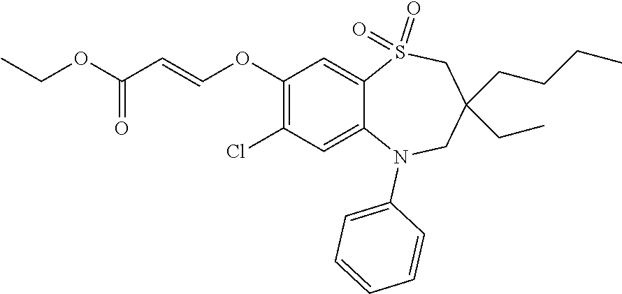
C1=CC=C(N2C3=CC(Cl)=C(OC=CC(=O)OCC)C=C3S(=O)(=O)CC(CCCC)(CC)C2)C=C1
